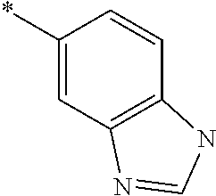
C1(*)=CC2=C(C=C1)NC=N2
